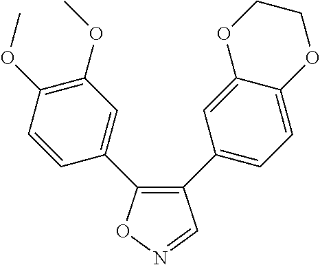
C1(C2=CC=C3C(=C2)OCCO3)=C(C2=CC(OC)=C(OC)C=C2)ON=C1
